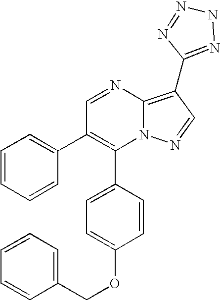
C1(C2=CC=C(OCC3=CC=CC=C3)C=C2)=C(C2=CC=CC=C2)C=NC2=C(C3=NNN=N3)C=NN12
